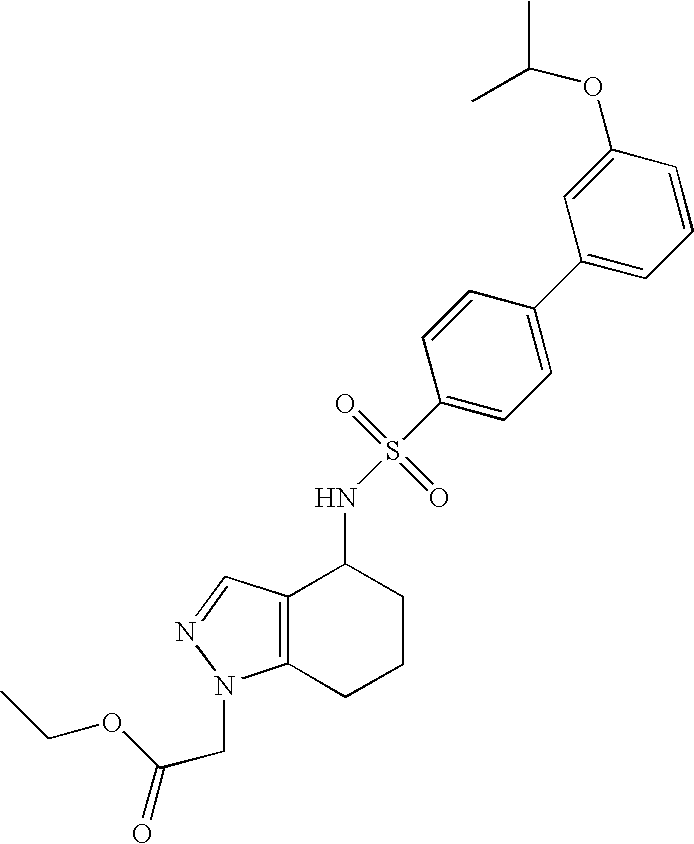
C1(C2=CC=C(S(=O)(=O)NC3C4=C(CCC3)N(CC(=O)OCC)N=C4)C=C2)=CC=CC(OC(C)C)=C1
